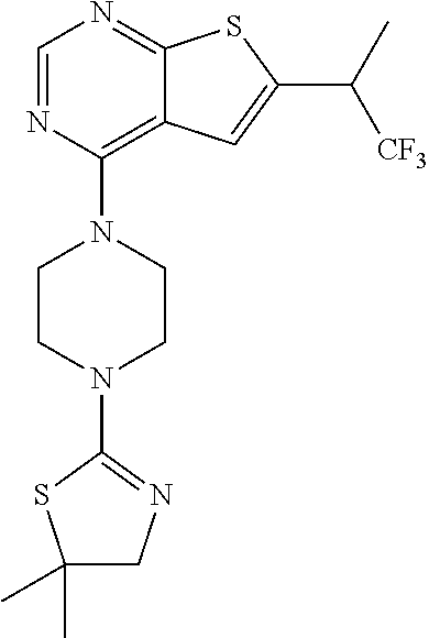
C1=NC(N2CCN(C3=NCC(C)(C)S3)CC2)=C2C(=N1)SC(C([CF3])C)=C2
